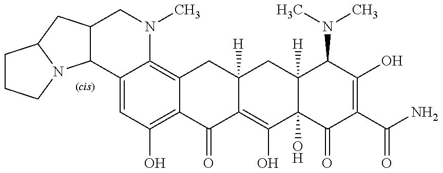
C12C3=CC(O)=C4C(=C3N(C)CC1CC1N2CCC1)CC1([H])C(=C(O)C2(O)C([H])(C1)C(N(C)C)C(O)=C(C(N)=O)C2=O)C4=O
